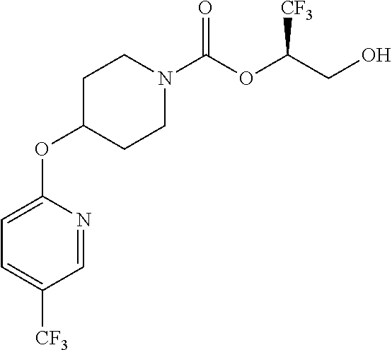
O(C1CCN(C(OC(CO)[CF3])=O)CC1)C1=CC=C([CF3])C=N1
